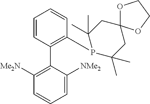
C1=CC(C2=C([Me2N])C=CC=C2[NMe2])=C(P2C(C)(C)CC3(CC2(C)C)OCCO3)C=C1
